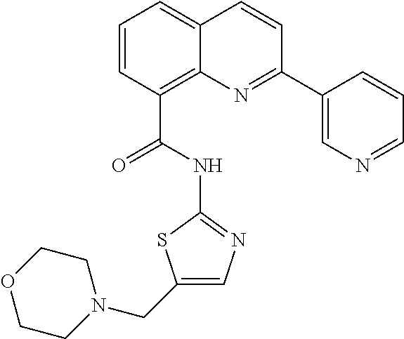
C1=CC(C(NC2=NC=C(CN3CCOCC3)S2)=O)=C2C(=C1)C=CC(C1=CN=CC=C1)=N2
